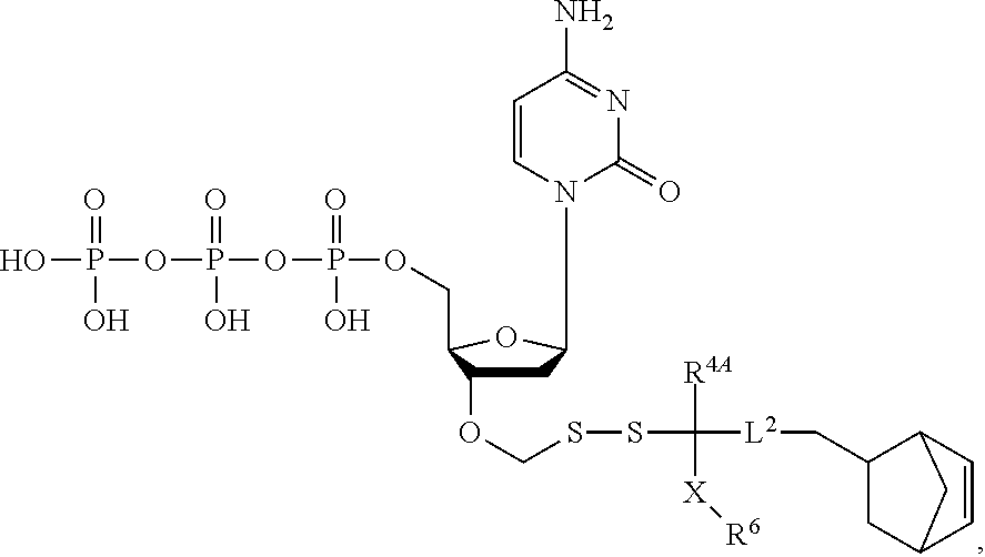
C1C(OCSSC([R4A])([L2]CC2CC3C=CC2C3)[X][R6])C(COP(OP(=O)(OP(O)(O)=O)O)(=O)O)OC1N1C(=O)N=C(N)C=C1
